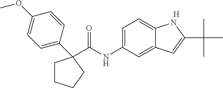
[H].C(NC1=CC=C2C(=C1)C=C(C(C)(C)C)N2)(=O)C1(C2=CC=C(OC)C=C2)CCCC1
